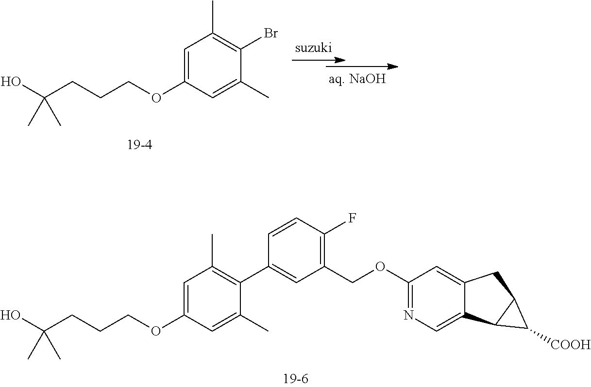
C1=C(OCCCC(O)(C)C)C=C(C)C(Br)=C1C.C1=C(OCCCC(O)(C)C)C=C(C)C(C2=CC(COC3=NC=C4C(=C3)CC3C4C3[COOH])=C(F)C=C2)=C1C
